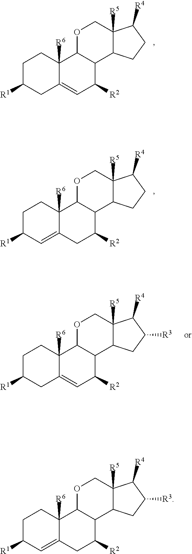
C1C([R1])CC2=CC([R2])C3C(C2([R6])C1)OCC1([R5])C3CC([R3])C1[R4].C1C([R1])CC2=CC([R2])C3C(C2([R6])C1)OCC1([R5])C3CCC1[R4].C1C([R1])C=C2C([R6])(C1)C1C(C([R2])C2)C2C([R5])(CO1)C([R4])CC2.C1C([R1])C=C2C([R6])(C1)C1C(C([R2])C2)C2C([R5])(CO1)C([R4])C([R3])C2
